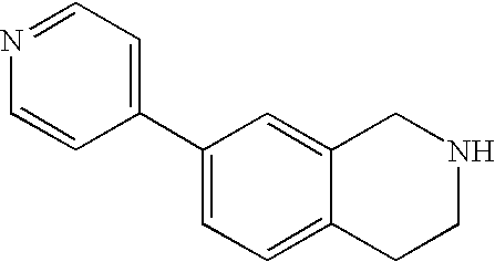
C1(C2=CC=NC=C2)=CC=C2C(=C1)CNCC2
